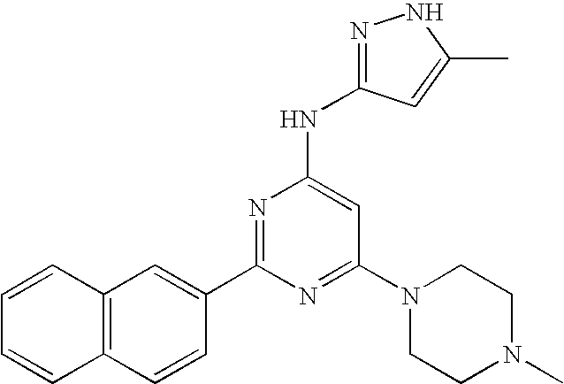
C12=C(C=CC(C3=NC(NC4=NNC(C)=C4)=CC(N4CCN(C)CC4)=N3)=C1)C=CC=C2
